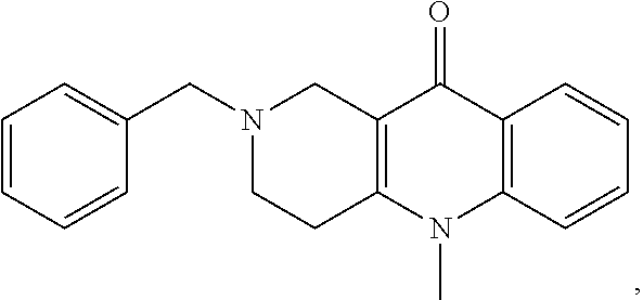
C1=CC=CC(CN2CCC3=C(C2)C(=O)C2=C(N3C)C=CC=C2)=C1
